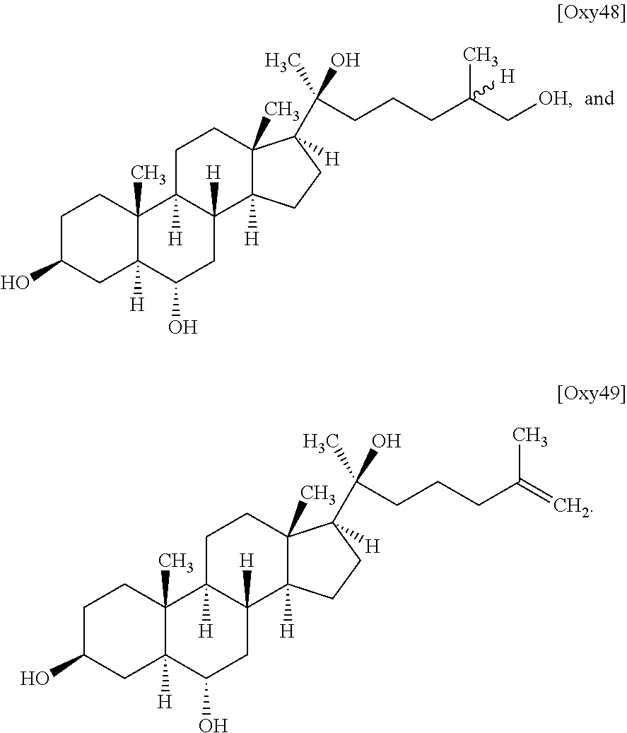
C1C(O)CC2([H])C(C)(C1)C1([H])C([H])(CC2O)C2([H])C(C)(CC1)C(C(CCCC(C[OH])(C)[H])(O)C)([H])CC2.C1C(O)CC2([H])C(C)(C1)C1([H])C([H])(CC2O)C2([H])C(C)(CC1)C(C(CCCC(=C)C)(O)C)([H])CC2
